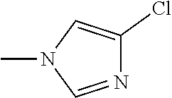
N1=CN(C)C=C1Cl
